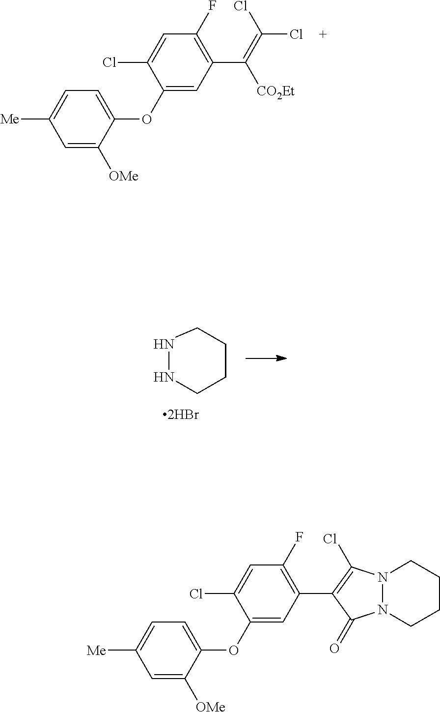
C1(OC2=CC=C([Me])C=C2[OMe])=CC(C(=C(Cl)Cl)[CO2Et])=C(F)C=C1Cl.N1NCCCC1.C1(OC2=CC=C([Me])C=C2[OMe])=CC(C2=C(Cl)N3N(C2=O)CCCC3)=C(F)C=C1Cl
